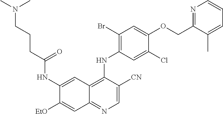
C1=C([CN])C(NC2=C(Br)C=C(OCC3=NC=CC=C3C)C(Cl)=C2)=C2C(=N1)C=C([EtO])C(NC(CCCN(C)C)=O)=C2
